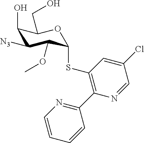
C1(O)C([N3])C(OC)C(SC2=C(C3=NC=CC=C3)N=CC(Cl)=C2)OC1CO
